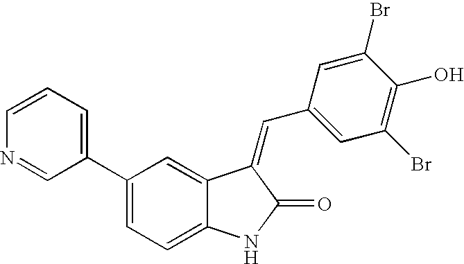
C1(C2=CC=CN=C2)=CC=C2C(=C1)C(=CC1=CC(Br)=C(O)C(Br)=C1)C(=O)N2
